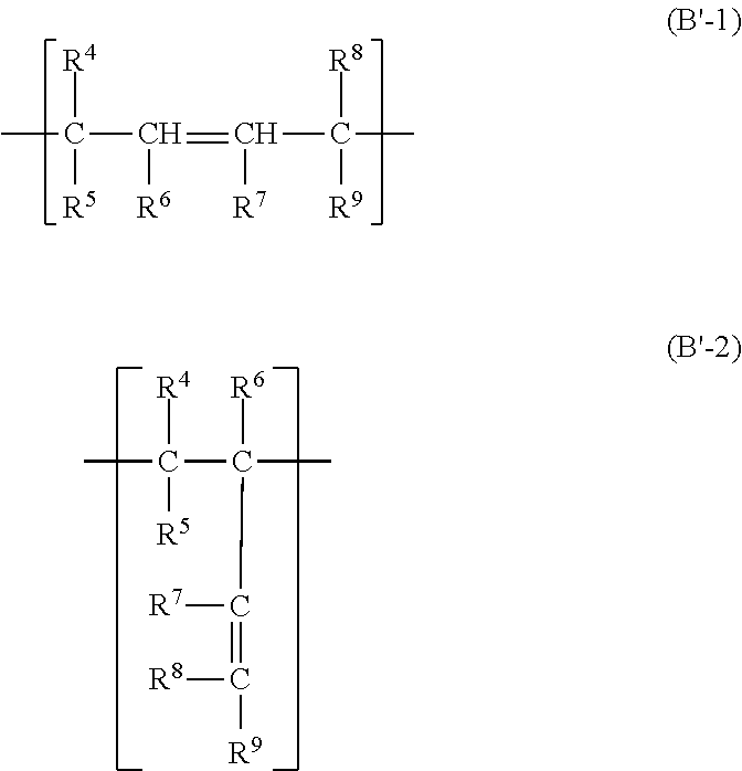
[R4]C(C)(C(=C(C(C)([R8])[R9])[R7])[R6])[R5].[R4]C(C(C)([R6])C([R7])=C([R9])[R8])(C)[R5]
